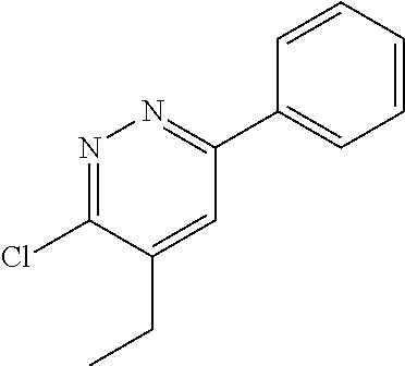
ClC1=NN=C(C2=CC=CC=C2)C=C1CC
